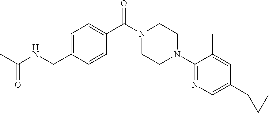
CC(NCC1=CC=C(C(N2CCN(C3=NC=C(C4CC4)C=C3C)CC2)=O)C=C1)=O
